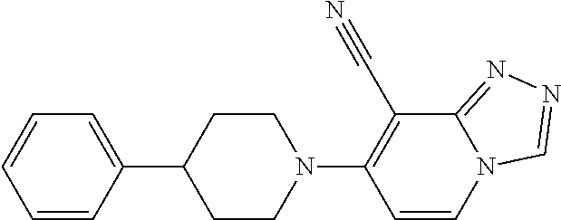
C1(C#N)=C(N2CCC(C3=CC=CC=C3)CC2)C=CN2C1=NN=C2
